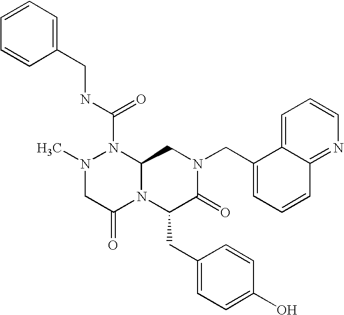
N1(C(NCC2=CC=CC=C2)=O)N(C)CC(=O)N2C1CN(CC1=CC=CC3=NC=CC=C13)C(=O)C2CC1=CC=C(O)C=C1
